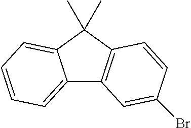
C12=CC=CC=C1C(C)(C)C1=C2C=C(Br)C=C1
